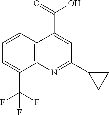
C12=C(N=C(C3CC3)C=C1C(=O)O)C(C(F)(F)F)=CC=C2
